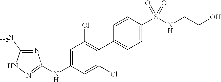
C1=CC(S(NCCO)(=O)=O)=CC=C1C1=C(Cl)C=C(NC2=NNC(N)=N2)C=C1Cl
